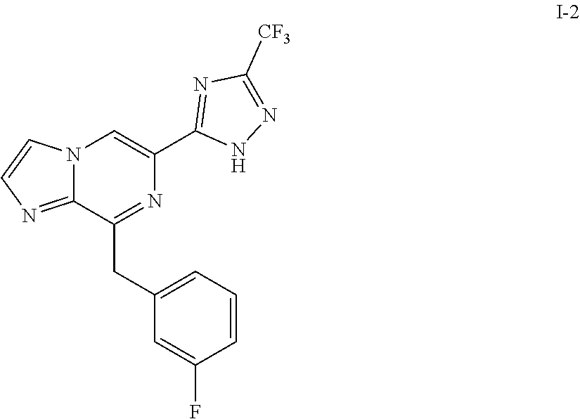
C1=C(F)C=CC=C1CC1=NC(C2=NC([CF3])=NN2)=CN2C1=NC=C2
